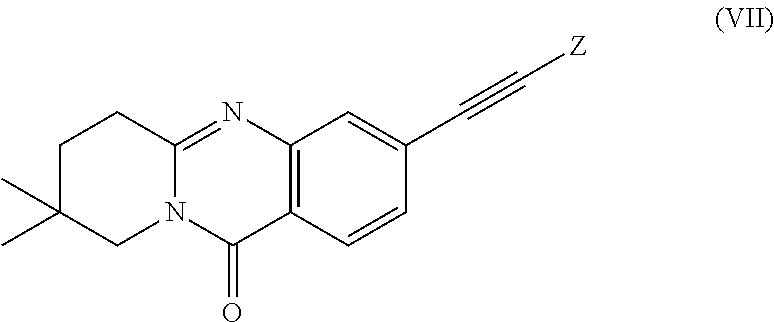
C1C(C)(C)CN2C(=NC3=C(C2=O)C=CC(C#C[Z])=C3)C1
